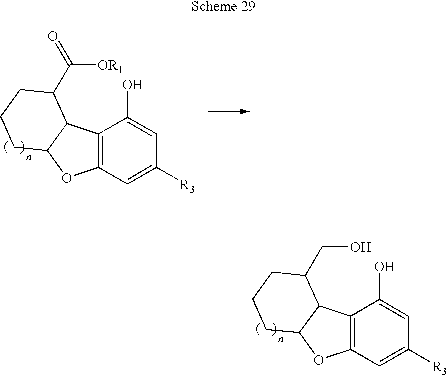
C12=C(C=C([R3])C=C1O)OC1C2C(CO)CCC1.C12=C(C=C([R3])C=C1O)OC1C2C(C(=O)[OR1])CCC1
